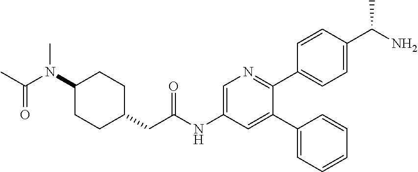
C(N(C1CCC(CC(NC2=CN=C(C3=CC=C(C(N)C)C=C3)C(C3=CC=CC=C3)=C2)=O)CC1)C)(C)=O
